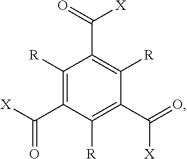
C1([R])=C(C(=O)[X])C([R])=C(C(=O)[X])C([R])=C1C(=O)[X]
